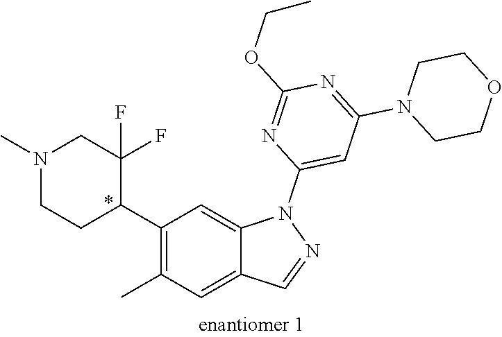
C1(C2C(F)(F)CN(C)CC2)=C(C)C=C2C(=C1)N(C1=CC(N3CCOCC3)=NC(OCC)=N1)N=C2
